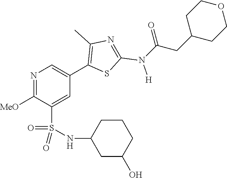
N1=C([MeO])C(S(NC2CC(O)CCC2)(=O)=O)=CC(C2=C(C)N=C(N([H])C(CC3CCOCC3)=O)S2)=C1
